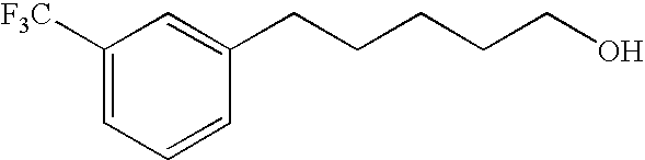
C1([F3C])=CC=CC(CCCCCO)=C1
